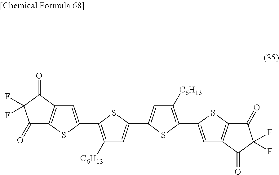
C1(=O)C2=C(C(=O)C1(F)F)C=C(C1=C([C6H13])C=C(C3=CC([C6H13])=C(C4=CC5=C(S4)C(=O)C(F)(F)C5=O)S3)S1)S2
